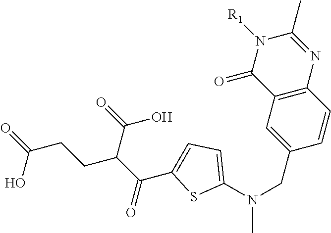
C12=C(C=C(CN(C)C3=CC=C(C(C(CCC(=O)O)C(=O)O)=O)S3)C=C1)C(=O)N([R1])C(C)=N2
